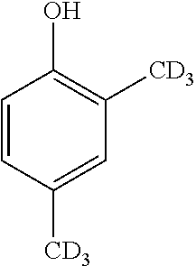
C1=CC([CD3])=CC([CD3])=C1O
